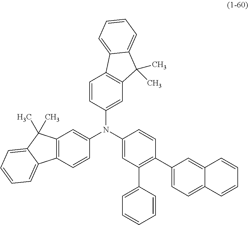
C1(N(C2=CC(C3=CC=CC=C3)=C(C3=CC=C4C(=C3)C=CC=C4)C=C2)C2=CC3=C(C=C2)C2=CC=CC=C2C3(C)C)=CC2=C(C=C1)C1=CC=CC=C1C2(C)C
